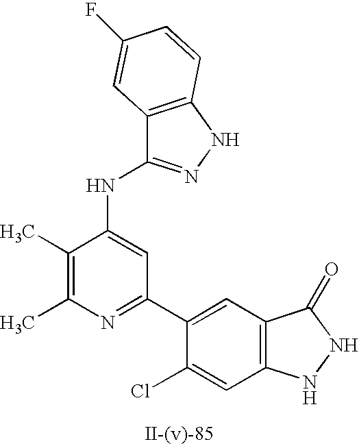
C12=C(NN=C1NC1=CC(C3=CC4=C(C=C3Cl)NNC4=O)=NC(C)=C1C)C=CC(F)=C2
